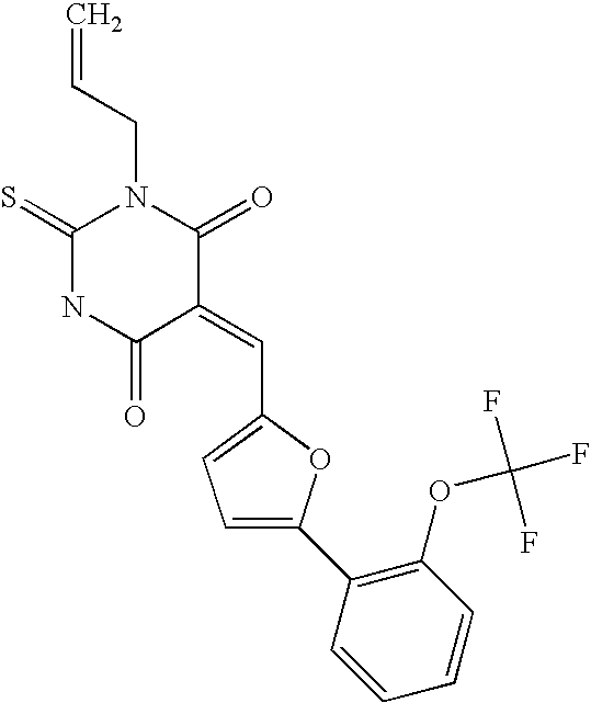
C1(=S)NC(=O)C(=CC2=CC=C(C3=C(OC(F)(F)F)C=CC=C3)O2)C(=O)N1CC=C
